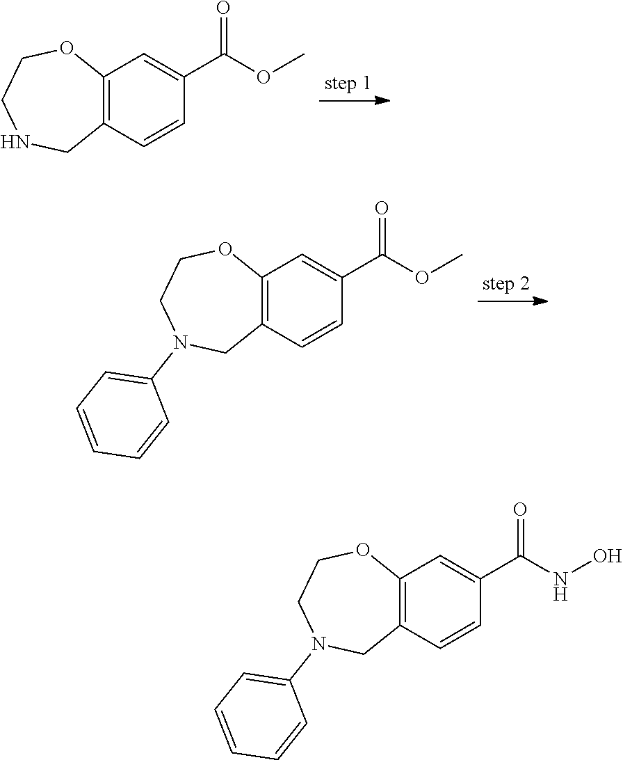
C12=C(C=CC(C(OC)=O)=C1)CNCCO2.C12=C(C=CC(C(OC)=O)=C1)CN(C1=CC=CC=C1)CCO2.C12=C(C=CC(C(NO)=O)=C1)CN(C1=CC=CC=C1)CCO2
